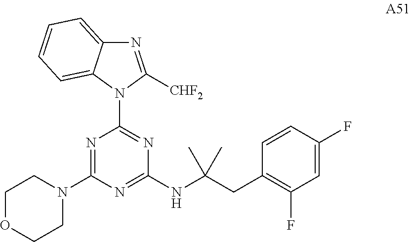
N1=C(N2CCOCC2)N=C(NC(CC2=C(F)C=C(F)C=C2)(C)C)N=C1N1C([CHF2])=NC2=CC=CC=C12
